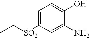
C1=C([SO2]CC)C=C(N)C(O)=C1
